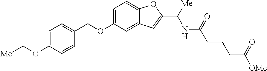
C1=C(OC[Me])C=CC(COC2=CC=C3C(=C2)C=C(C([Me])NC(=O)CCCC([OMe])=O)O3)=C1
